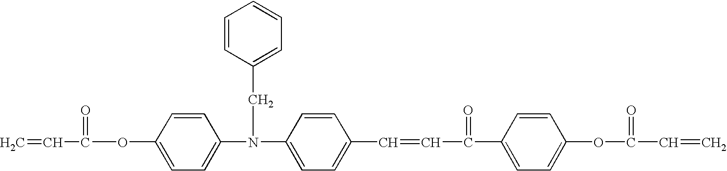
C1=C(N(CC2=CC=CC=C2)C2=CC=C(C=CC(=O)C3=CC=C(OC(=O)C=C)C=C3)C=C2)C=CC(OC(=O)C=C)=C1
